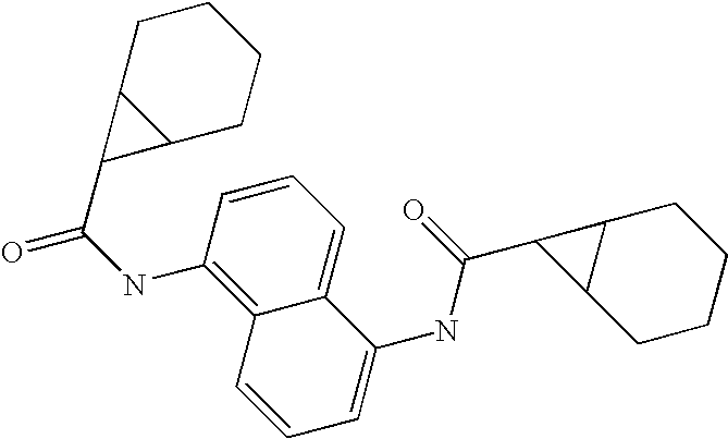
C1(C(NC2=C3C(=CC=C2)C(NC(=O)C2C4C2CCCC4)=CC=C3)=O)C2C1CCCC2
